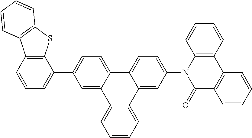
C1=C(N2C(=O)C3=C(C4=C2C=CC=C4)C=CC=C3)C=C2C(=C1)C1=CC=C(C3=CC=CC4=C3SC3=C4C=CC=C3)C=C1C1=CC=CC=C21
